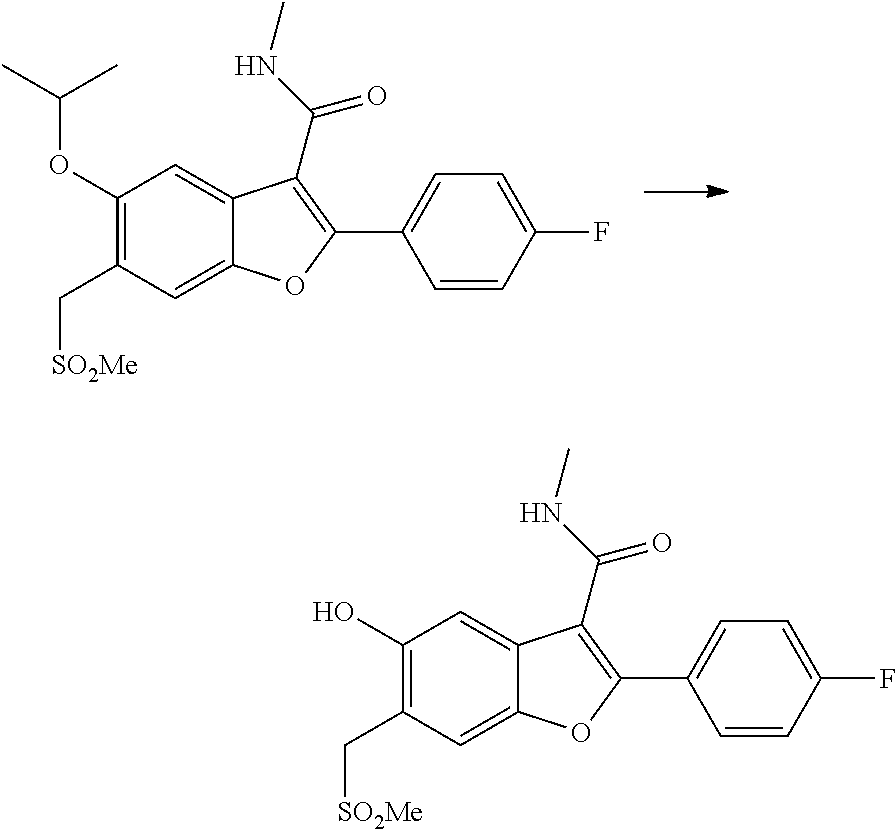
C1(O)=C(C[SO2Me])C=C2C(=C1)C(C(=O)NC)=C(C1=CC=C(F)C=C1)O2.C1(OC(C)C)=C(C[SO2Me])C=C2C(=C1)C(C(=O)NC)=C(C1=CC=C(F)C=C1)O2
